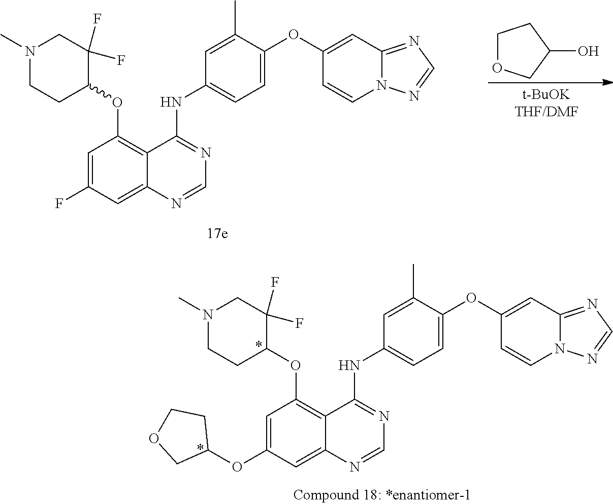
C1OCC(O)C1.C1=C(OC2=CC3=NC=NN3C=C2)C(C)=CC(NC2=NC=NC3=CC(F)=CC(OC4C(F)(F)CN(C)CC4)=C23)=C1.C1=C(OC2=CC3=NC=NN3C=C2)C(C)=CC(NC2=NC=NC3=CC(OC4CCOC4)=CC(OC4C(F)(F)CN(C)CC4)=C23)=C1
